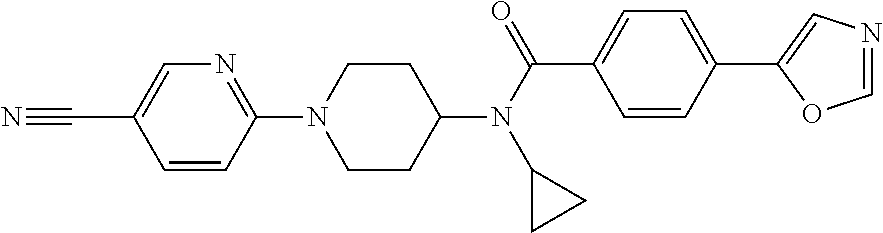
C1CC(N(C(C2=CC=C(C3=CN=CO3)C=C2)=O)C2CC2)CCN1C1=NC=C(C#N)C=C1
